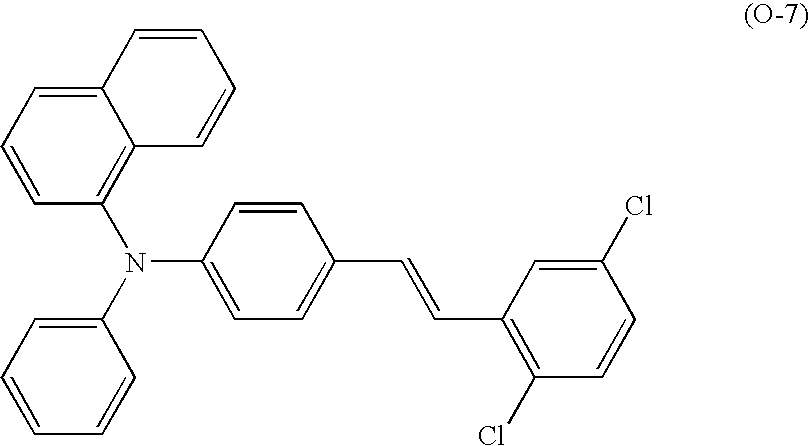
C12=CC=CC(N(C3=CC=CC=C3)C3=CC=C(C=CC4=C(Cl)C=CC(Cl)=C4)C=C3)=C1C=CC=C2
